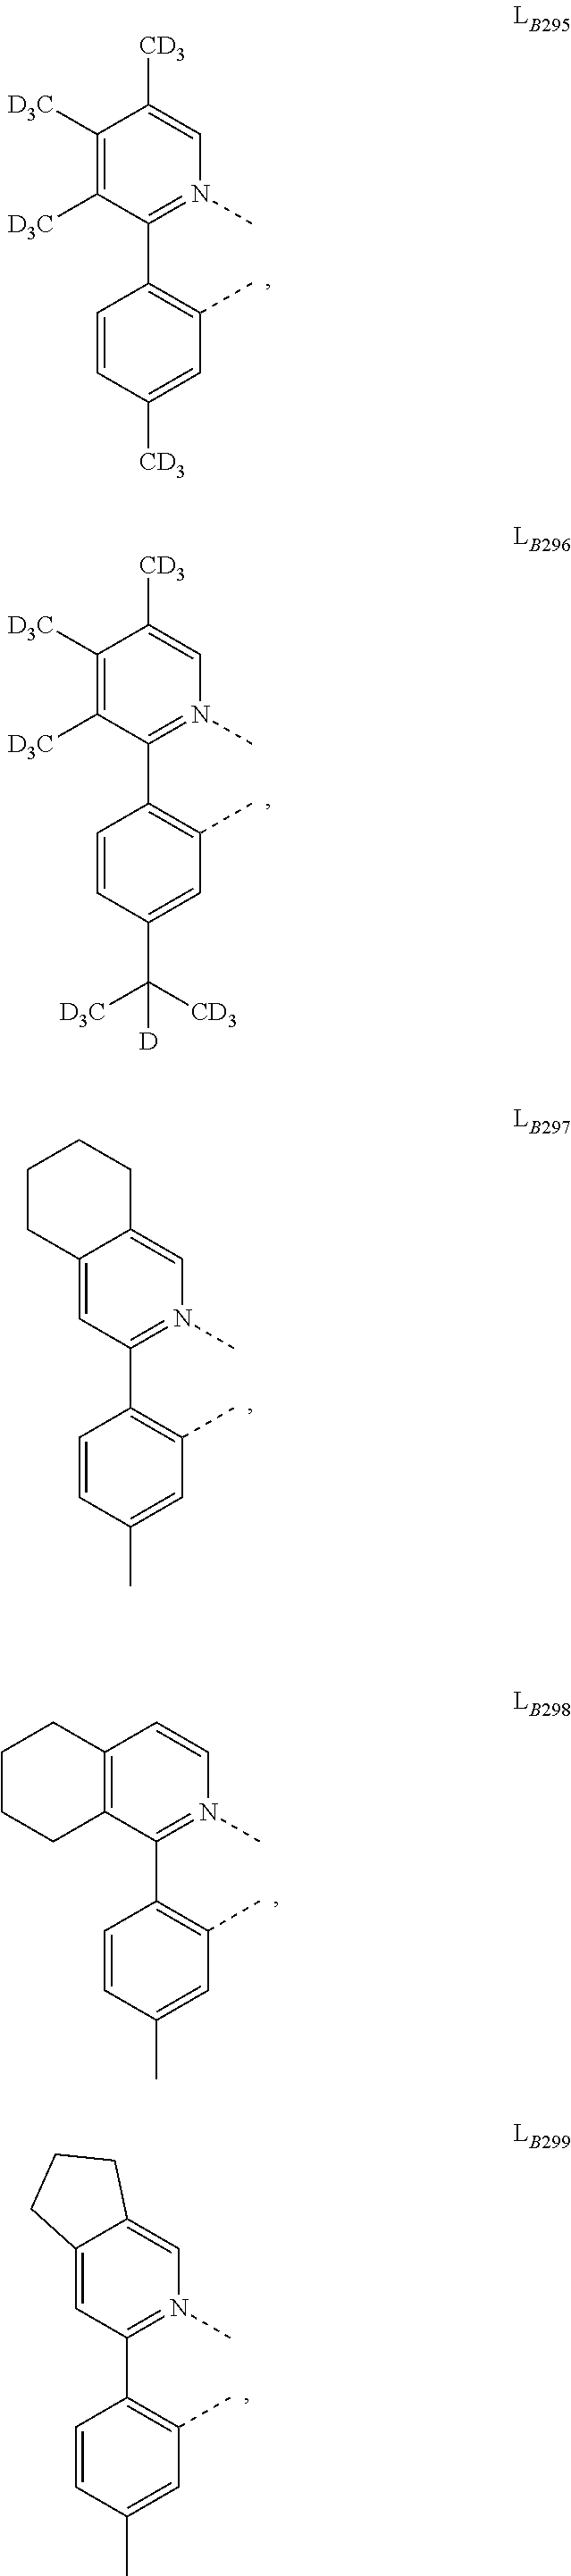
C1([D3C])=C([D3C])C(C2=C(C)C=C([CD3])C=C2)=N(C)C=C1[CD3].C1([D3C])=C([D3C])C(C2=C(C)C=C(C([D3C])([CD3])[D])C=C2)=N(C)C=C1[CD3].C12=CC(C3=C(C)C=C(C)C=C3)=N(C)C=C1CCCC2.C12=C(C(C3=C(C)C=C(C)C=C3)=N(C)C=C1)CCCC2.C12=CC(C3=C(C)C=C(C)C=C3)=N(C)C=C1CCC2
